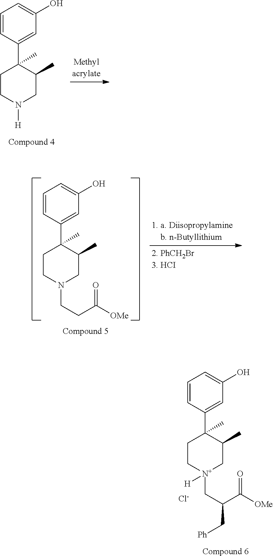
C1=CC(C2(C)CCN([H])CC2C)=CC(O)=C1.C1=CC(C2(C)CCN(CCC(=O)[OMe])CC2C)=CC(O)=C1.C1=CC(C2(C)CC[N+](CC(C(=O)[OMe])C[Ph])([H])CC2C)=CC(O)=C1.[Cl-]
